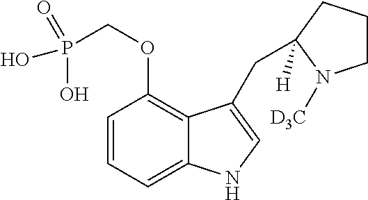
C1=CC=C2C(=C1OCP(O)(O)=O)C(CC1([H])CCCN1[D3C])=CN2
